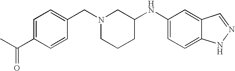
C1=C(C(C)=O)C=CC(CN2CCCC(NC3=CC=C4C(=C3)C=NN4)C2)=C1
